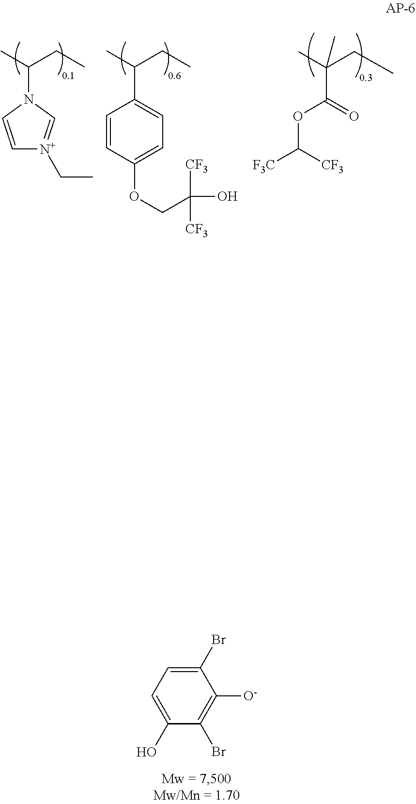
CC(CC)N1C=C[N+](CC)=C1.CC(CC)C1=CC=C(OCC([CF3])(O)[CF3])C=C1.CC(CC)(C)C(OC([CF3])[F3C])=O.C1(Br)=CC=C(O)C(Br)=C1[O-]
